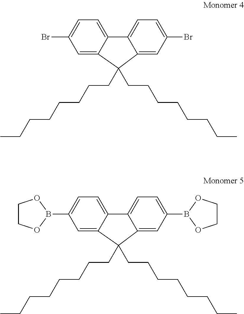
C1=C2C(=CC=C1Br)C1=CC=C(Br)C=C1C2(CCCCCCCC)CCCCCCCC.C1=C2C(=CC=C1B1OCCO1)C1=CC=C(B3OCCO3)C=C1C2(CCCCCCCC)CCCCCCCC
